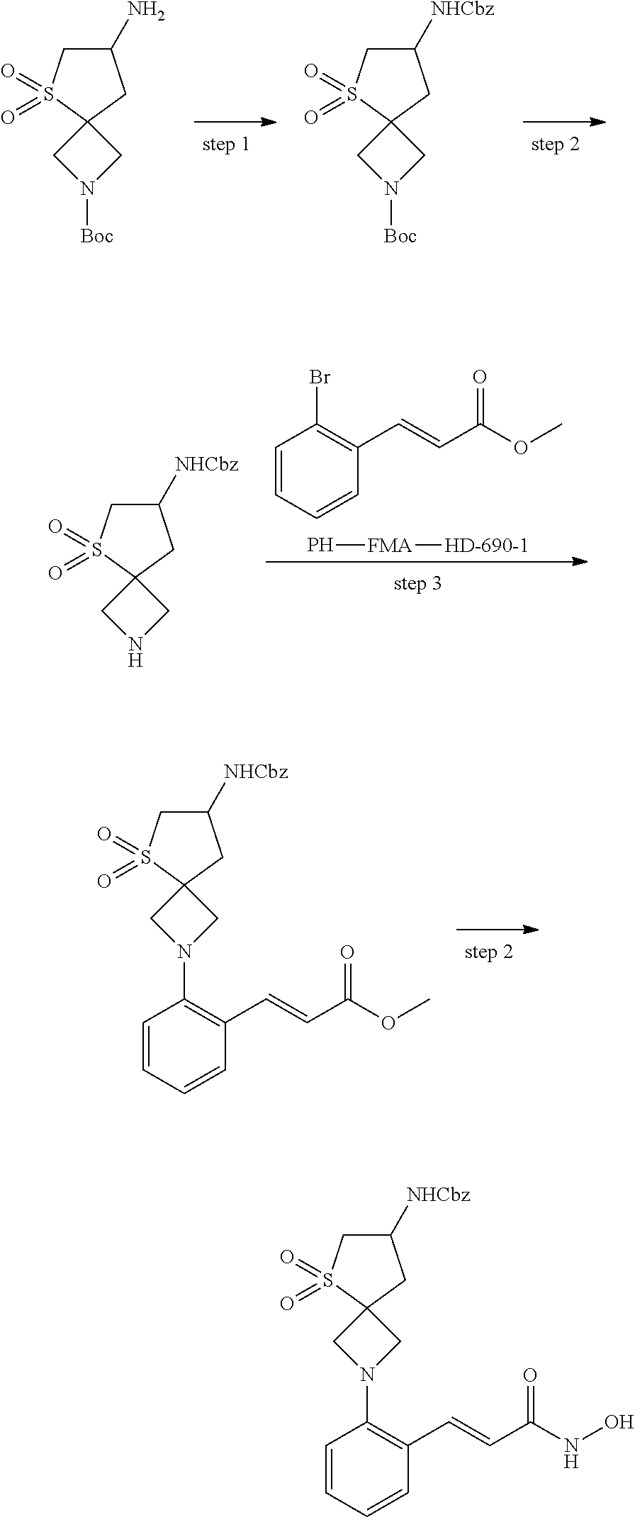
C1(N)CS(=O)(=O)C2(C1)CN([Boc])C2.C1([NHCbz])CS(=O)(=O)C2(C1)CN([Boc])C2.C1=CC=CC(C=CC(OC)=O)=C1Br.P[FMA][HD-690-1].C1([NHCbz])CS(=O)(=O)C2(C1)CNC2.C1=CC=CC(C=CC(OC)=O)=C1N1CC2(S(=O)(=O)CC([NHCbz])C2)C1.C1=CC=CC(C=CC(NO)=O)=C1N1CC2(S(=O)(=O)CC([NHCbz])C2)C1
